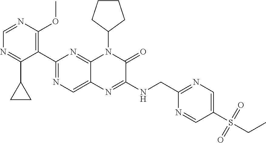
C1=NC(OC)=C(C2=NC=C3C(=N2)N(C2CCCC2)C(=O)C(NCC2=NC=C(S(=O)(=O)CC)C=N2)=N3)C(C2CC2)=N1
